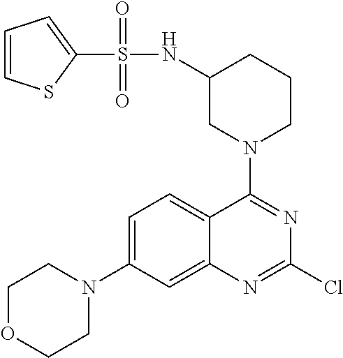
C1OCCN(C2=CC=C3C(=C2)N=C(Cl)N=C3N2CCCC(NS(C3=CC=CS3)(=O)=O)C2)C1
